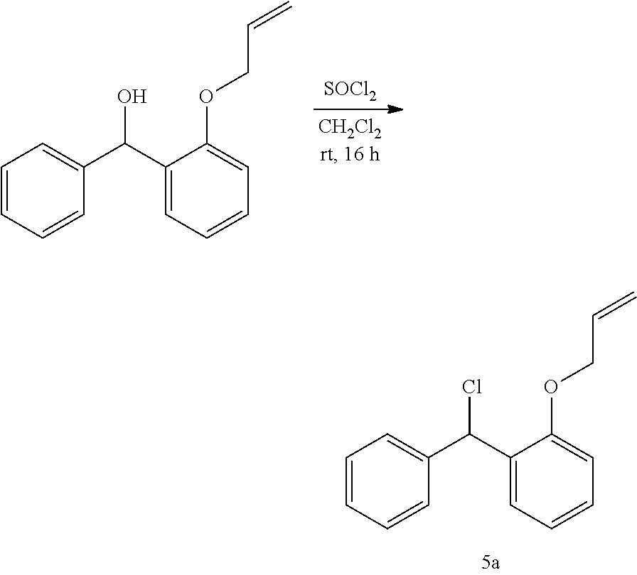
C1(C(C2=CC=CC=C2OCC=C)O)=CC=CC=C1.[SOCl2].C1(C(C2=CC=CC=C2OCC=C)Cl)=CC=CC=C1
